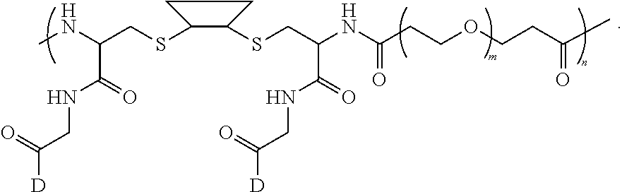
CNC(CSC1C(SCC(NC(CCOCCC(C)=O)=O)C(NCC(=O)[D])=O)CC1)C(=O)NCC(=O)[D]
